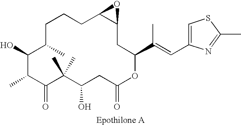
C1C(C)C(O)C(C)C(=O)C(C)(C)C(O)CC(=O)OC(C(C)=CC2=CSC(C)=N2)CC2C(CC1)O2
